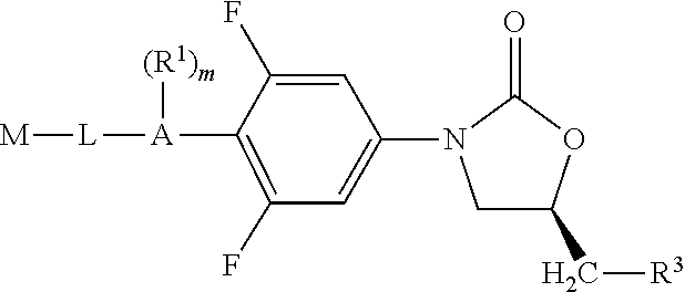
[M][L][A]([(R1)m])C1=C(F)C=C(N2CC(C[R3])OC2=O)C=C1F
